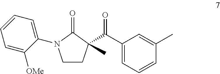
C1CC(C(C2=CC=CC(C)=C2)=O)(C)C(=O)N1C1=CC=CC=C1[OMe]
